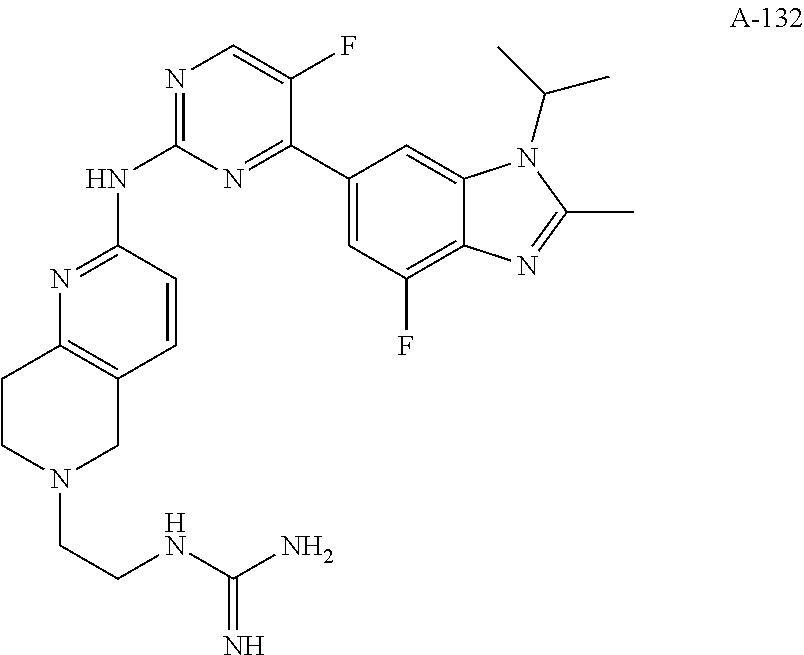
N1=C(NC2=NC3=C(C=C2)CN(CCNC(N)=N)CC3)N=C(C2=CC(F)=C3C(=C2)N(C(C)C)C(C)=N3)C(F)=C1
